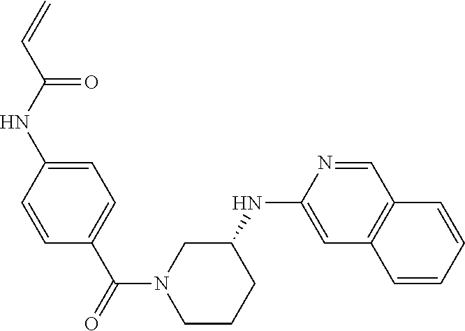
C1=C(NC(C=C)=O)C=CC(C(N2CCCC(NC3=CC4=C(C=N3)C=CC=C4)C2)=O)=C1
